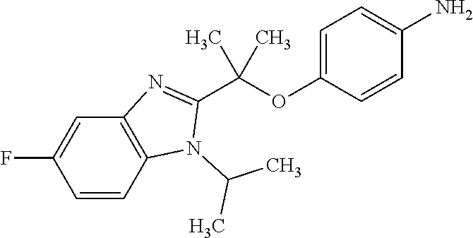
C12=C(C=CC(F)=C1)N(C(C)C)C(C(OC1=CC=C(N)C=C1)(C)C)=N2
